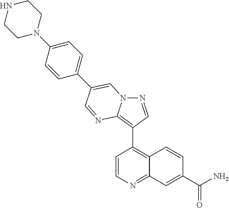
C1=CN=C2C(=C1C1=C3N(N=C1)C=C(C1=CC=C(N4CCNCC4)C=C1)C=N3)C=CC(C(N)=O)=C2
